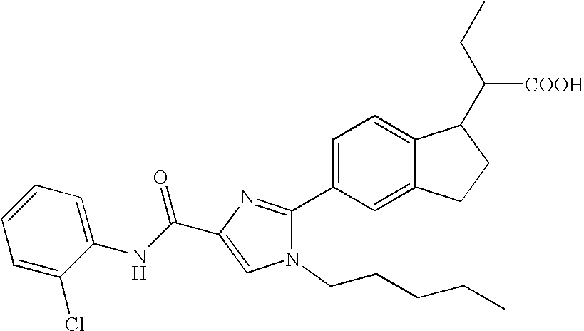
C1=C(Cl)C(NC(C2=CN(CCCCC)C(C3=CC=C4C(=C3)CCC4C(CC)[COOH])=N2)=O)=CC=C1
